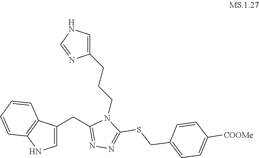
C1(CC2=NN=C(SCC3=CC=C([COOMe])C=C3)N2CCCC2=CNC=N2)=CNC2=C1C=CC=C2
